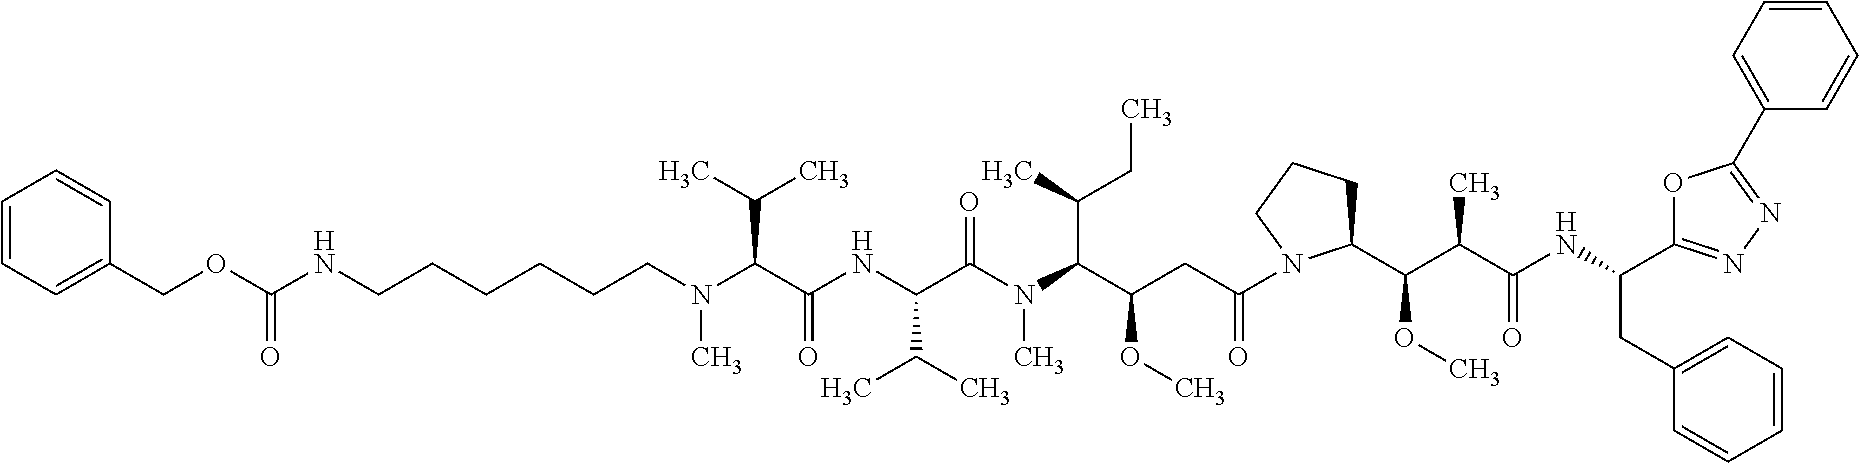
C(C(NC(C(N(C(C(CC(N1C(C(C(C(NC(C2=NN=C(C3=CC=CC=C3)O2)CC2=CC=CC=C2)=O)C)OC)CCC1)=O)OC)C(C)CC)C)=O)C(C)C)=O)(C(C)C)N(C)CCCCCCNC(OCC1=CC=CC=C1)=O
